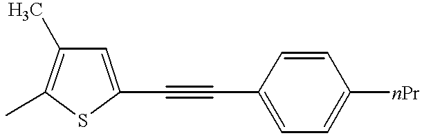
C1=C(C#CC2=CC=C([nPr])C=C2)SC(C)=C1C
